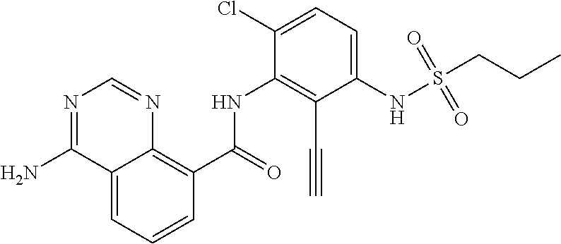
C12=CC=CC(C(=O)NC3=C(C#C)C(NS(=O)(=O)CCC)=CC=C3Cl)=C1N=CN=C2N
